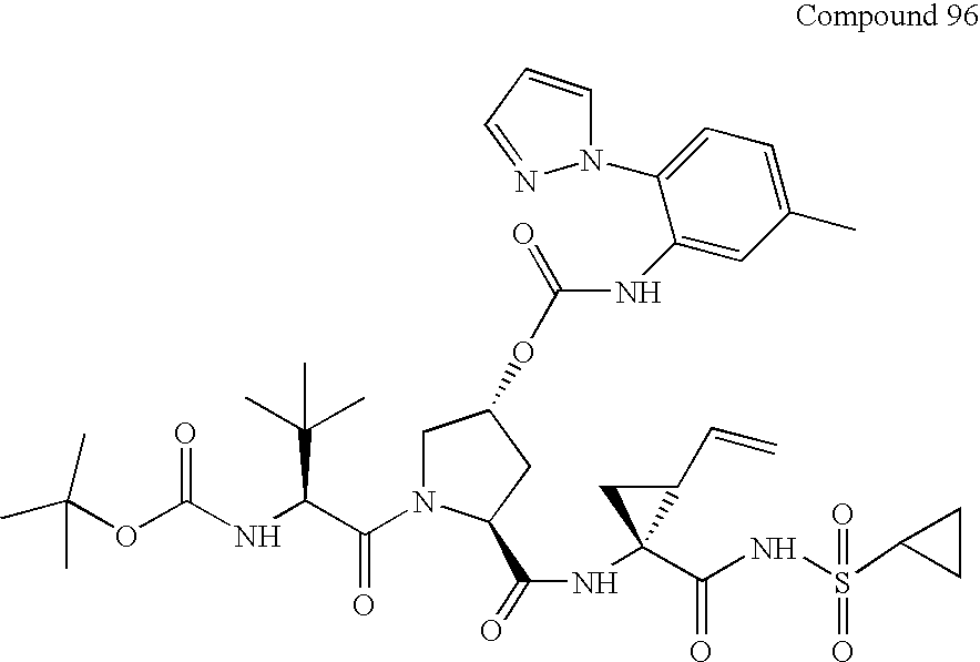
CC(OC(NC(C(N1CC(OC(NC2=CC(C)=CC=C2N2C=CC=N2)=O)CC1C(=O)NC1(C(=O)NS(=O)(C2CC2)=O)C(C=C)C1)=O)C(C)(C)C)=O)(C)C
